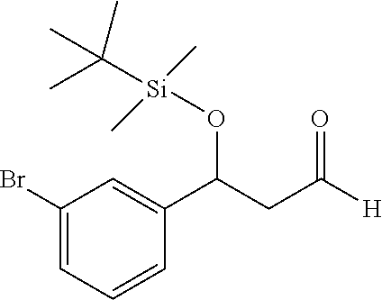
C1(Br)=CC=CC(C(CC([H])=O)O[Si](C)(C)C(C)(C)C)=C1
